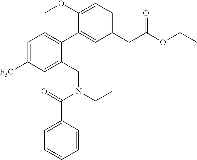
C1=C([F3C])C=C(CN(CC)C(=O)C2=CC=CC=C2)C(C2=CC(CC(OCC)=O)=CC=C2OC)=C1
